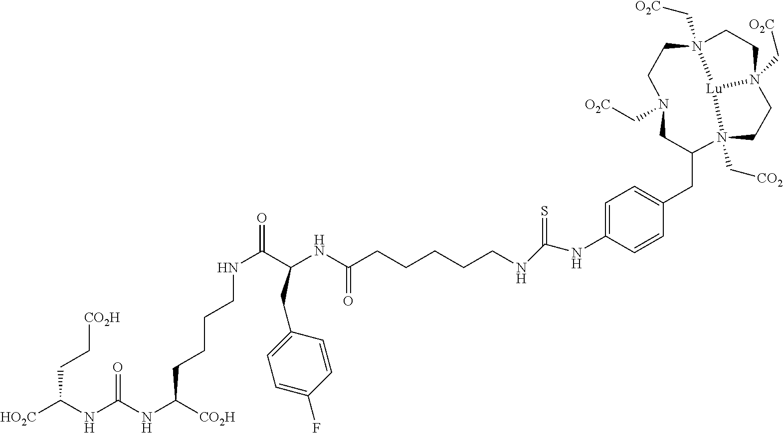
N1(C[O2C])CCN2(C[O2C])CCN3(C[O2C])CCN(C[CO2])(C(CC4=CC=C(NC(NCCCCCC(NC(C(NCCCCC(NC(NC([HO2C])CC[CO2H])=O)[CO2H])=O)CC5=CC=C(F)C=C5)=O)=S)C=C4)C1)[Lu]32
